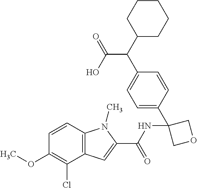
C12=C(C=CC(OC)=C1Cl)N(C)C(C(NC1(C3=CC=C(C(C(=O)O)C4CCCCC4)C=C3)COC1)=O)=C2
